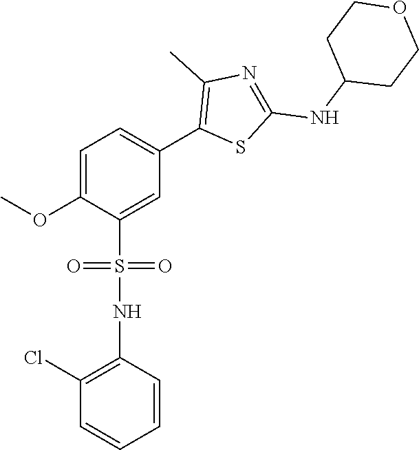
C1=C(OC)C(S(=O)(=O)NC2=C(Cl)C=CC=C2)=CC(C2=C(C)N=C(NC3CCOCC3)S2)=C1
